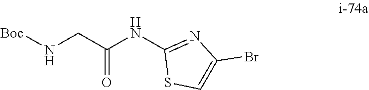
[Boc]NCC(NC1=NC(Br)=CS1)=O
